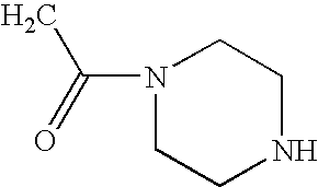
CC(N1CCNCC1)=O
